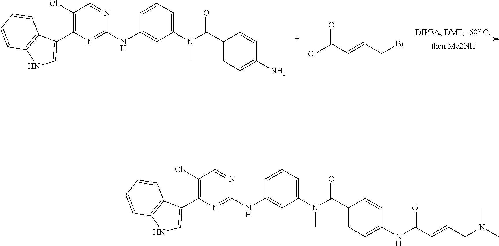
C1(Cl)=C(C2=CNC3=C2C=CC=C3)N=C(NC2=CC(N(C)C(=O)C3=CC=C(N)C=C3)=CC=C2)N=C1.ClC(C=CCBr)=O.C1(Cl)=C(C2=CNC3=C2C=CC=C3)N=C(NC2=CC(N(C)C(=O)C3=CC=C(NC(C=CCN(C)C)=O)C=C3)=CC=C2)N=C1
